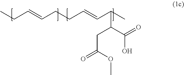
CCC=CCCC=CC(C)C(CC(OC)=O)C(O)=O
